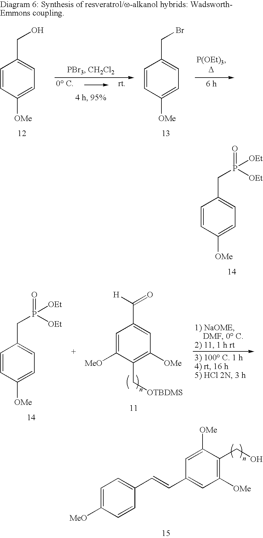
C1=CC([OMe])=CC=C1CP(=O)([OEt])[OEt].C1=CC([OMe])=CC=C1CP(=O)([OEt])[OEt].C1=C([MeO])C(C[OTBDMS])=C([OMe])C=C1C([H])=O.C1=C([MeO])C=CC(C=CC2=CC([OMe])=C(CO)C([OMe])=C2)=C1.C1=CC([OMe])=CC=C1CO.C1=CC([OMe])=CC=C1CBr
